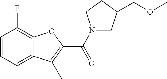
C1=CC=C2C(=C1F)OC(C(N1CC(COC)CC1)=O)=C2C
